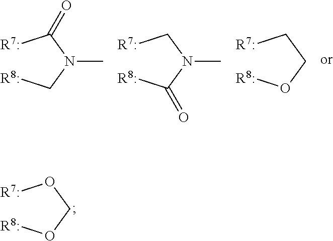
[R7:]C(N(C[R8:])C)=O.[R7:]CN(C([R8:])=O)C.[R7:]CCO[R8:].[R7:]OCO[R8:]
